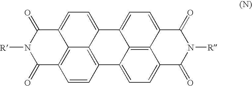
C12=CC=C3C4=C(C=CC(=C14)C(=O)N([R])C2=O)C1=CC=C2C4=C1C3=CC=C4C(=O)N([R])C2=O
